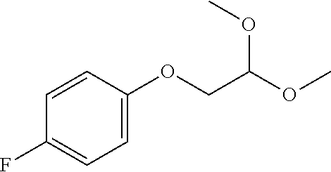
C1=C(OCC(OC)OC)C=CC(F)=C1
